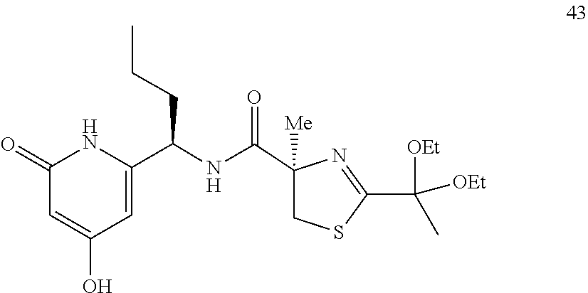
C1(C(C)([OEt])[OEt])=NC(C(NC(C2=CC(O)=CC(=O)N2)CCC)=O)([Me])CS1
